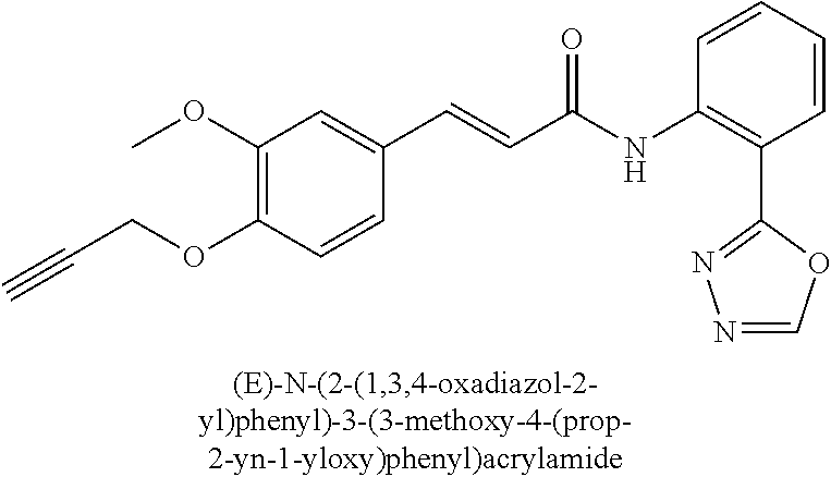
C1(OC)=C(OCC#C)C=CC(C=CC(=O)NC2=C(C3=NN=CO3)C=CC=C2)=C1
